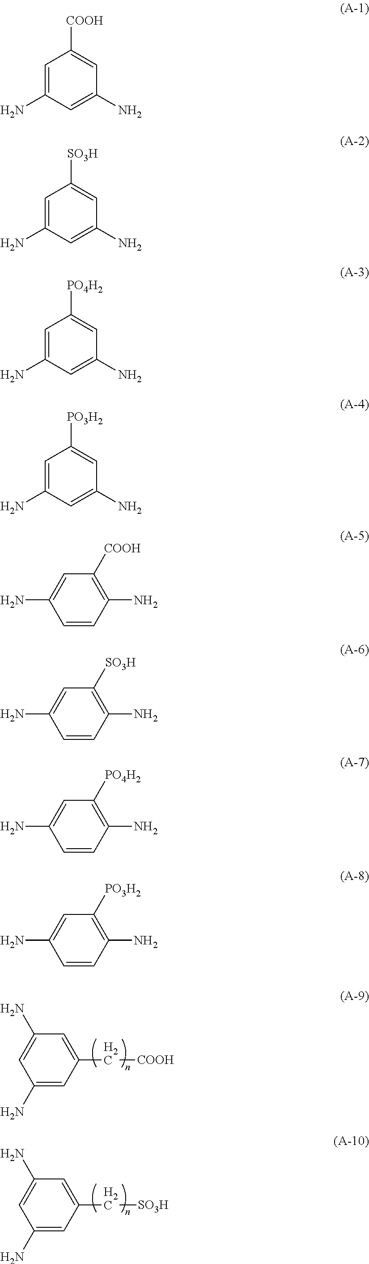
C1(N)=CC(C[COOH])=CC(N)=C1.C1(N)=CC(C[SO3H])=CC(N)=C1.C1=C(N)C=C(N)C=C1[COOH].C1=C(N)C=C(N)C=C1[SO3H].C1=C(N)C=C(N)C=C1[PO4H2].C1=C(N)C=C(N)C=C1[PO3H2].C1=CC(N)=C([COOH])C=C1N.C1=CC(N)=C([SO3H])C=C1N.C1=CC(N)=C([PO4H2])C=C1N.C1=CC(N)=C([PO3H2])C=C1N
